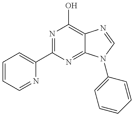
C1=CC=NC(C2=NC(O)=C3C(=N2)N(C2=CC=CC=C2)C=N3)=C1
